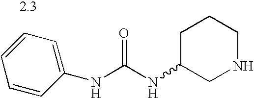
C1=CC(NC(NC2CNCCC2)=O)=CC=C1
